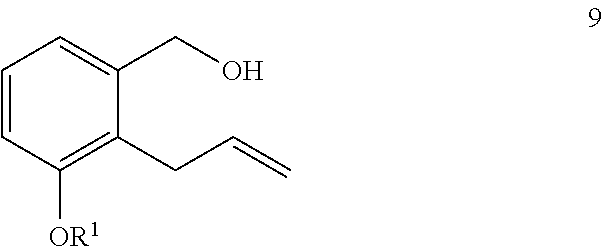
C1(CO)=CC=CC([OR1])=C1CC=C
